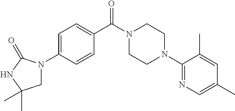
C1=C(N2CC(C)(C)NC2=O)C=CC(C(N2CCN(C3=NC=C(C)C=C3C)CC2)=O)=C1
